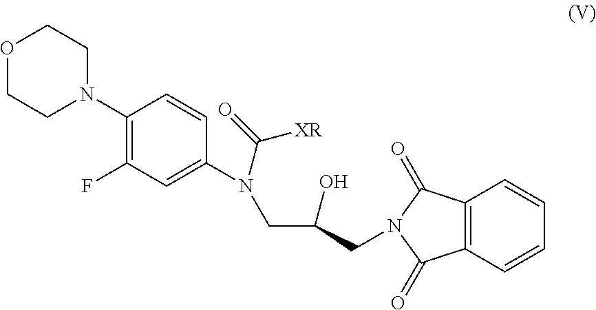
C1(N2CCOCC2)=C(F)C=C(N(C(=O)[XR])CC(CN2C(=O)C3=C(C=CC=C3)C2=O)O)C=C1
